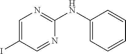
C1=CC=CC=C1NC1=NC=C(I)C=N1
